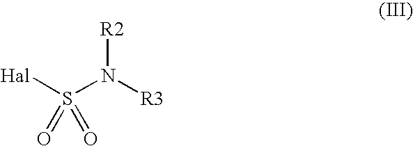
[Hal]S(N([R3])[R2])(=O)=O
